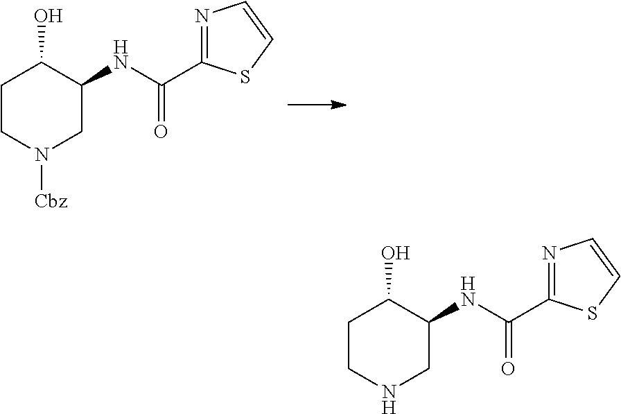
C1CN([Cbz])CC(NC(C2=NC=CS2)=O)C1O.C1CNCC(NC(C2=NC=CS2)=O)C1O
